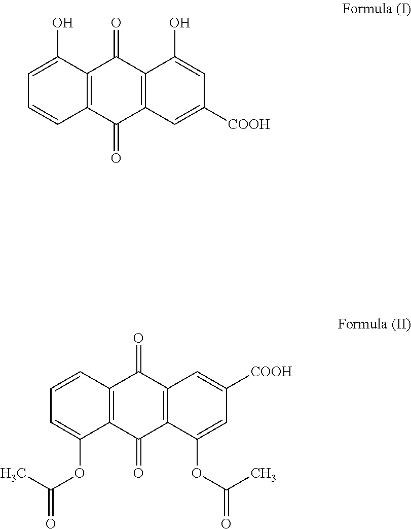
C12=C(C(O)=CC=C1)C(=O)C1=C(C2=O)C=C([COOH])C=C1O.C12=C(C=CC=C1OC(C)=O)C(=O)C1=C(C2=O)C(OC(C)=O)=CC([COOH])=C1
